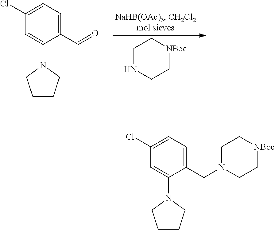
C1(Cl)=CC=C(C=O)C(N2CCCC2)=C1.C1NCC[NBoc]C1.C1(Cl)=CC=C(CN2CC[NBoc]CC2)C(N2CCCC2)=C1
